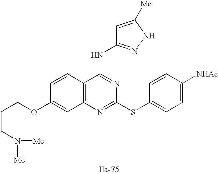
C12=C(N=C(SC3=CC=C([NHAc])C=C3)N=C1NC1=NNC([Me])=C1)C=C(OCCCN([Me])[Me])C=C2
